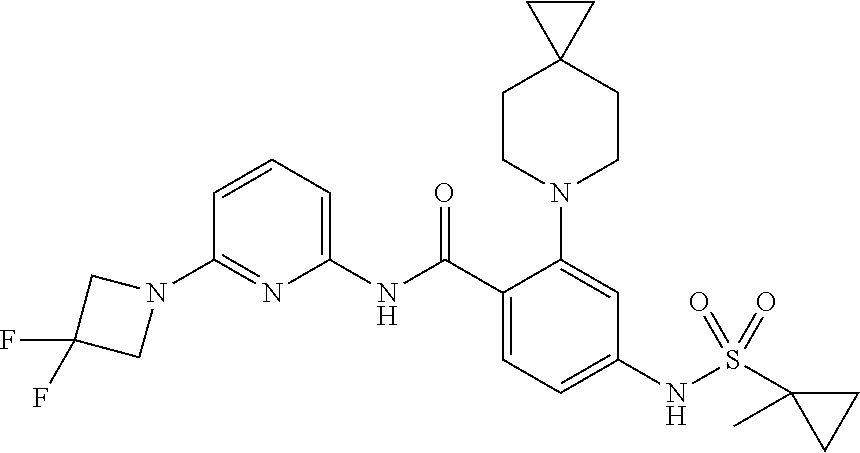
C1(N2CC(F)(F)C2)=NC(NC(C2=CC=C(NS(C3(C)CC3)(=O)=O)C=C2N2CCC3(CC2)CC3)=O)=CC=C1
